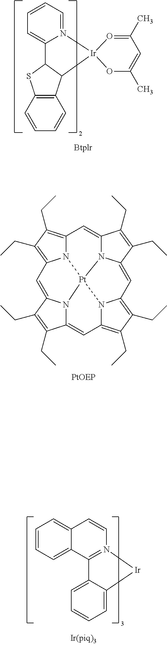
C1=CC=C2C(=C1)C=CN1=C2C2=CC=CC=C2[Ir]1.N12C3=C(CC)C(CC)=C1C=C1N4C(=CC5=C(CC)C(CC)=C6C=C7N(C(=C3)C(CC)=C7CC)[Pt]24N56)C(CC)=C1CC.C1(C)=O[Ir]2(OC(C)=C1)N1=CC=CC=C1C1C2C2=C(C=CC=C2)S1
